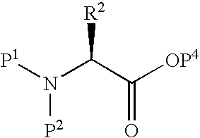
N([P2])(C(C(=O)[OP4])[R2])[P1]
